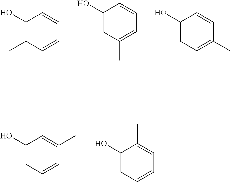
C1(O)C(C)C=CC=C1.C1(O)CC(C)=CC=C1.C1(O)CC=C(C)C=C1.C1(O)CC=CC(C)=C1.C1(O)CC=CC=C1C
